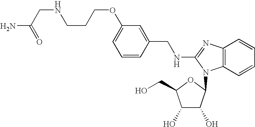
C1=C(OCCCNCC(N)=O)C=C(CNC2=NC3=C(C=CC=C3)N2C2C(O)C(O)C(CO)O2)C=C1
